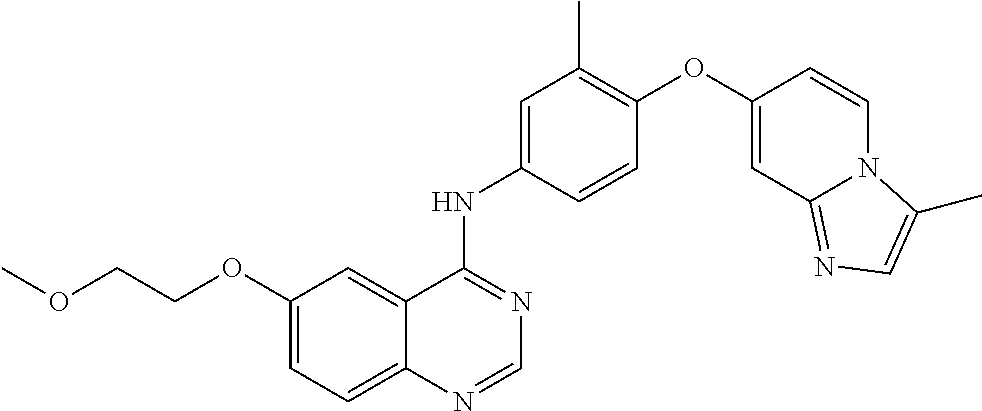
C12=CC=C(OCCOC)C=C1C(NC1=CC(C)=C(OC3=CC4=NC=C(C)N4C=C3)C=C1)=NC=N2
